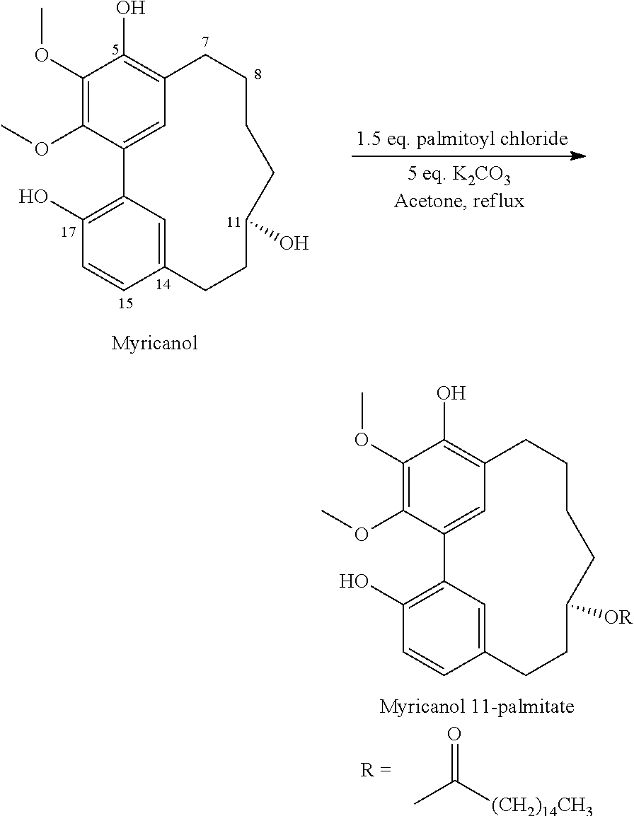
C1(OC)=C(OC)C2=CC(=C1O)CCCCC(O)CCC1=CC2=C(O)C=C1.C1(OC)=C(OC)C2=CC(=C1O)CCCCC([OR])CCC1=CC2=C(O)C=C1.O=C([(CH2)14CH3])C
